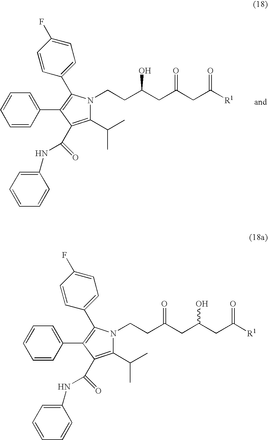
C1(C(C)C)=C(C(NC2=CC=CC=C2)=O)C(C2=CC=CC=C2)=C(C2=CC=C(F)C=C2)N1CCC(CC(CC([R1])=O)=O)O.C1(C(C)C)=C(C(NC2=CC=CC=C2)=O)C(C2=CC=CC=C2)=C(C2=CC=C(F)C=C2)N1CCC(CC(CC([R1])=O)O)=O
